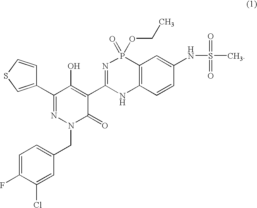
C1(C2=CSC=C2)=NN(CC2=CC=C(F)C(Cl)=C2)C(=O)C(C2=NP(=O)(OCC)C3=C(N2)C=CC(NS(C)(=O)=O)=C3)=C1O
